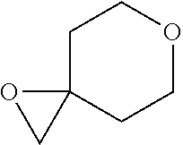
C1C2(CCOC1)OC2
